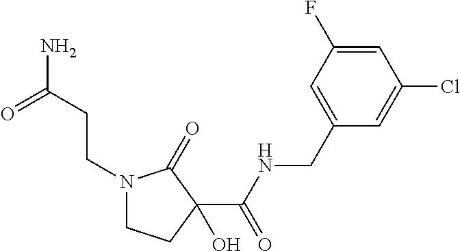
N1(CCC(N)=O)CCC(C(=O)NCC2=CC(F)=CC(Cl)=C2)(O)C1=O
